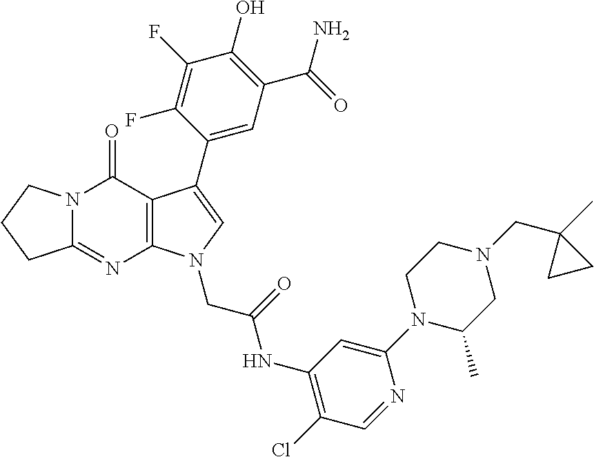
C12=NC3=C(C(=O)N1CCC2)C(C1=CC(C(=O)N)=C(O)C(F)=C1F)=CN3CC(=O)NC1=C(Cl)C=NC(N2C(C)CN(CC3(C)CC3)CC2)=C1
